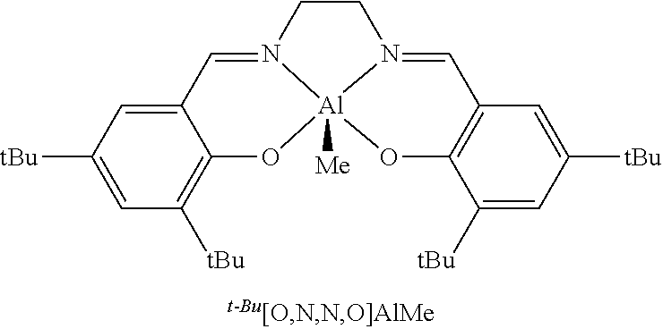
C12=CC([tBu])=CC([tBu])=C1O[Al]13([Me])N(=C2)CCN1=CC1=C(O3)C([tBu])=CC([tBu])=C1
